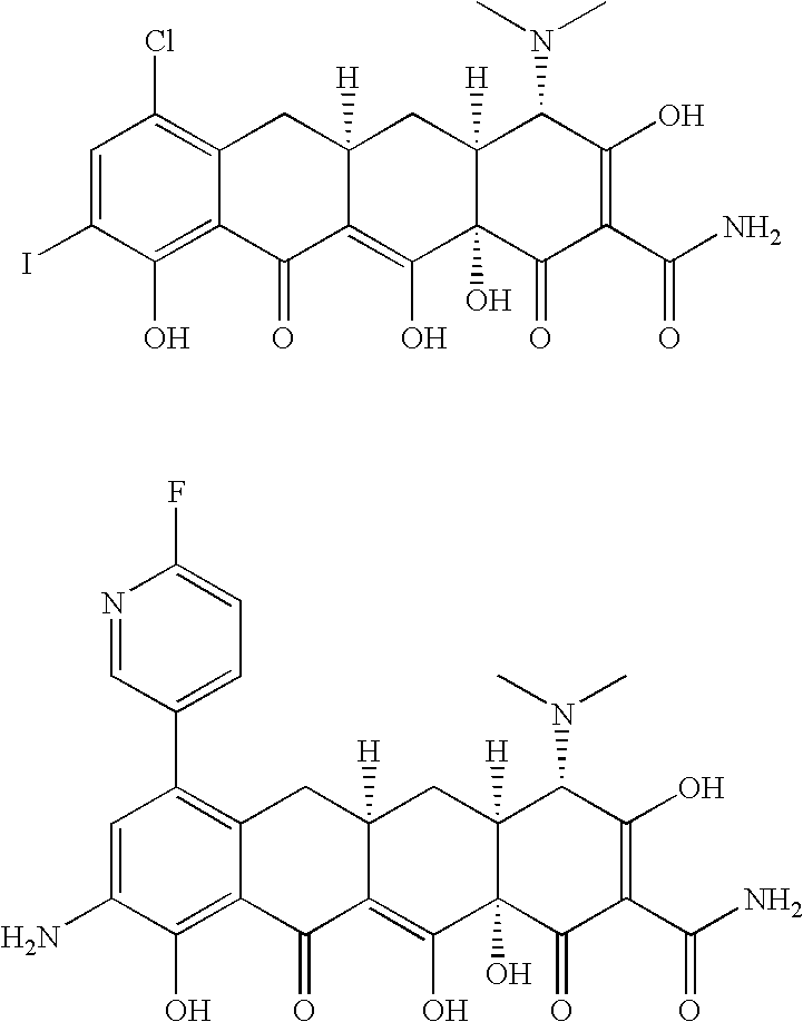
C1=C(I)C(O)=C2C(=C1Cl)CC1([H])C(=C(O)C3(O)C([H])(C1)C(N(C)C)C(O)=C(C(N)=O)C3=O)C2=O.C1=C(N)C(O)=C2C(=C1C1=CC=C(F)N=C1)CC1([H])C(=C(O)C3(O)C([H])(C1)C(N(C)C)C(O)=C(C(N)=O)C3=O)C2=O
